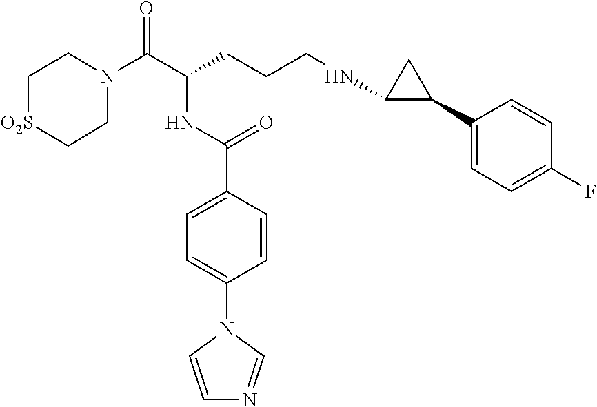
C1N(C(C(CCCNC2C(C3=CC=C(F)C=C3)C2)NC(C2=CC=C(N3C=CN=C3)C=C2)=O)=O)CC[O2S]C1
